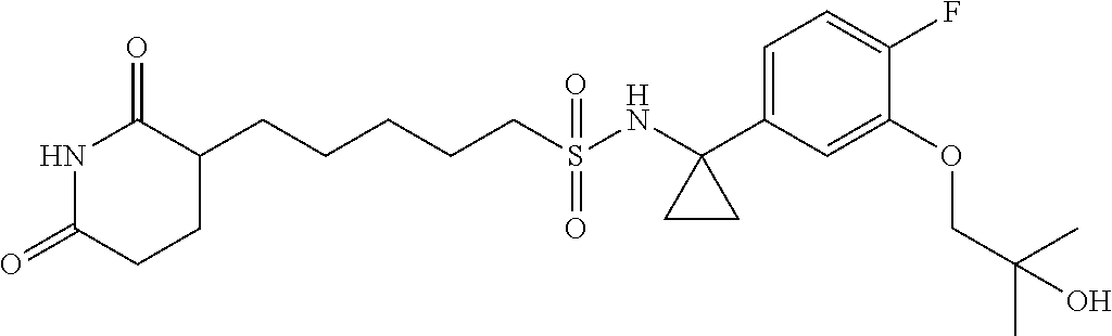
N1C(=O)CCC(CCCCCS(=O)(=O)NC2(C3=CC=C(F)C(OCC(C)(C)O)=C3)CC2)C1=O
